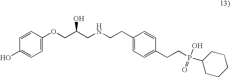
C1=CC(OCC(CNCCC2=CC=C(CCP(C3CCCCC3)(=O)O)C=C2)O)=CC=C1O
